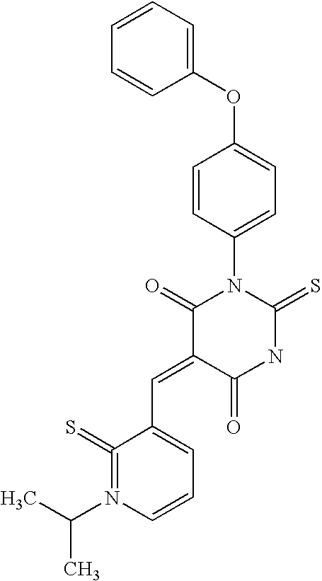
C1=CC=CC(OC2=CC=C(N3C(=O)C(=CC4=CC=CN(C(C)C)=C4=S)C(=O)NC3=S)C=C2)=C1
